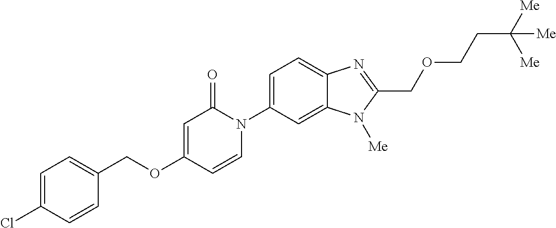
C1(COC2=CC(=O)N(C3=CC=C4C(=C3)N([Me])C(COCCC([Me])([Me])[Me])=N4)C=C2)=CC=C(Cl)C=C1
